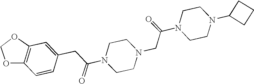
C1=C(CC(N2CCN(CC(=O)N3CCN(C4CCC4)CC3)CC2)=O)C=CC2=C1OCO2
